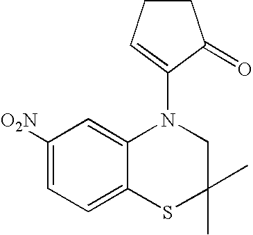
C1([O2N])=CC=C2C(=C1)N(C1=CCCC1=O)CC(C)(C)S2
